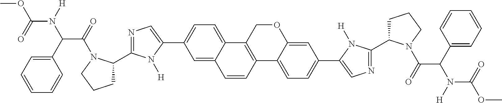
C1(C2CCCN2C(=O)C(C2=CC=CC=C2)N([H])C(=O)OC)=NC=C(C2=CC=C3C(=C2)C=CC2=C3COC3=CC(C4=CN=C(C5CCCN5C(=O)C(C5=CC=CC=C5)N([H])C(=O)OC)N4[H])=CC=C32)N1[H]
